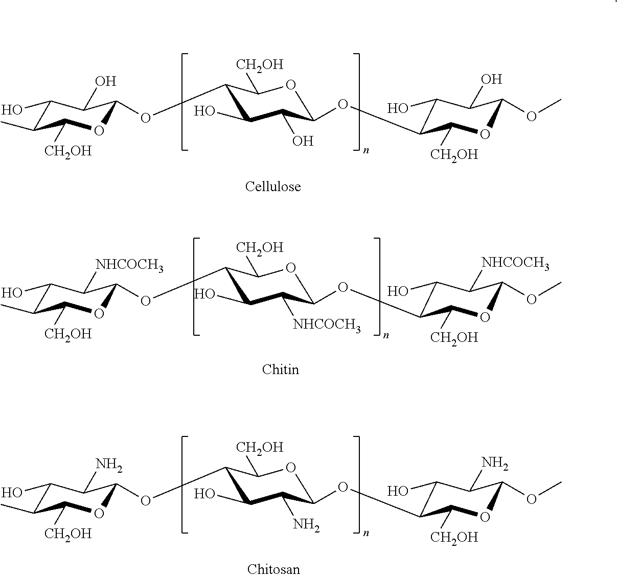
C1(O)C(C)C([CH2OH])OC(OC2C(O)C([NHCOCH3])C(OC3C(O)C([NHCOCH3])C(OC)OC3[CH2OH])OC2[CH2OH])C1[NHCOCH3].C1(O)C(C)C([CH2OH])OC(OC2C(O)C(N)C(OC3C(O)C(N)C(OC)OC3[CH2OH])OC2[CH2OH])C1N.C1(O)C(C)C([CH2OH])OC(OC2C(O)C(O)C(OC3C(O)C(O)C(OC)OC3[CH2OH])OC2[CH2OH])C1O
